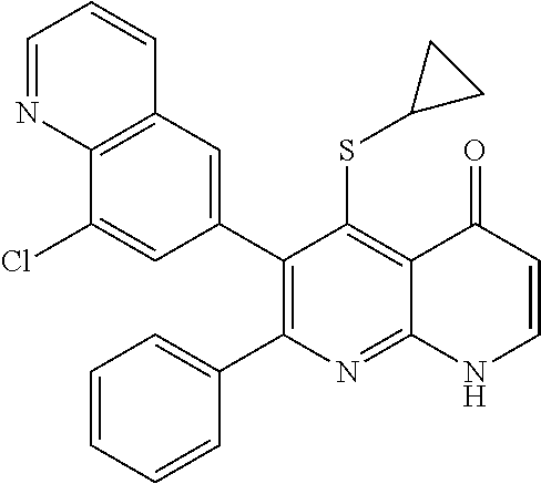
C12=C(C=C(C3=C(C4=CC=CC=C4)N=C4C(=C3SC3CC3)C(=O)C=CN4)C=C1Cl)C=CC=N2
